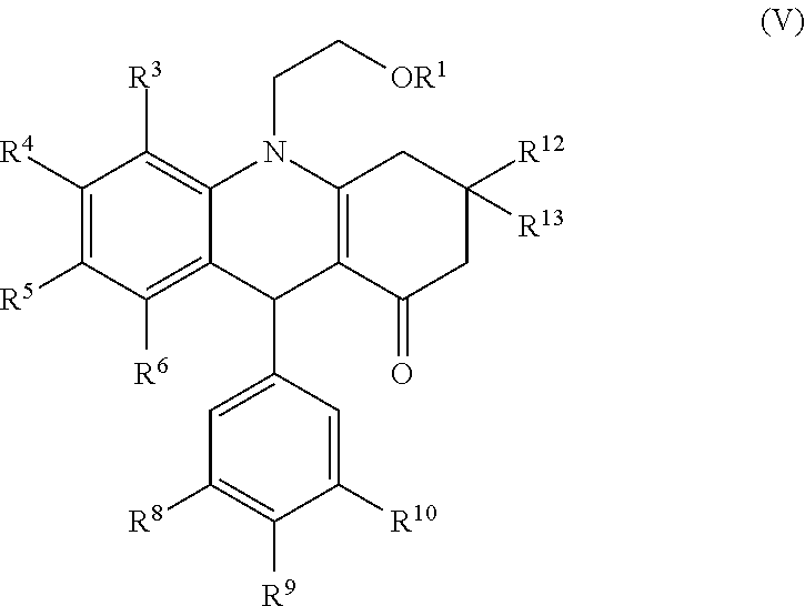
C12=C([R3])C([R4])=C([R5])C([R6])=C1C(C1=CC([R8])=C([R9])C([R10])=C1)C1=C(N2CC[OR1])CC([R12])([R13])CC1=O
